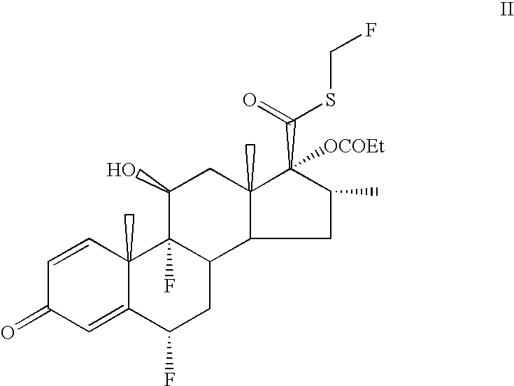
C1=CC2(C)C(=CC1=O)C(F)CC1C2(F)C(O)CC2(C)C1CC(C)C2([OCOEt])C(SCF)=O
